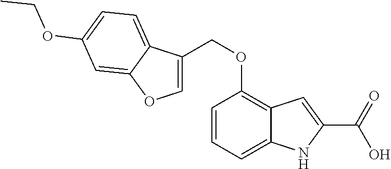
C(OC1=C2C(=CC=C1)NC(C(=O)O)=C2)C1=COC2=CC(OCC)=CC=C12
